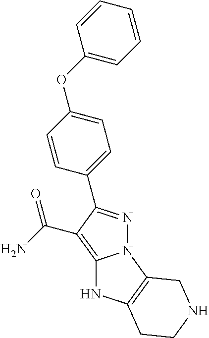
C12=C(C(N)=O)C(C3=CC=C(OC4=CC=CC=C4)C=C3)=NN1C1=C(N2)CCNC1
